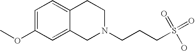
C1=C(OC)C=C2C(=C1)CCN(CCCS(O)(=O)=O)C2
